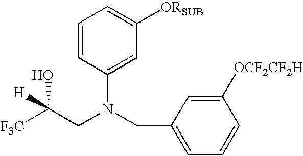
C1=CC(N(CC(O)([F3C])[H])CC2=CC=CC([OCF2CF2H])=C2)=CC([ORSUB])=C1
